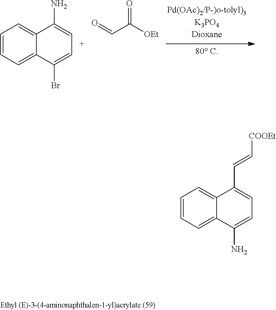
C1=CC=C2C(=C1)C(N)=CC=C2Br.C(=O)C([OEt])=O.C1=CC=C2C(=C1)C(N)=CC=C2C=C[COOEt]
